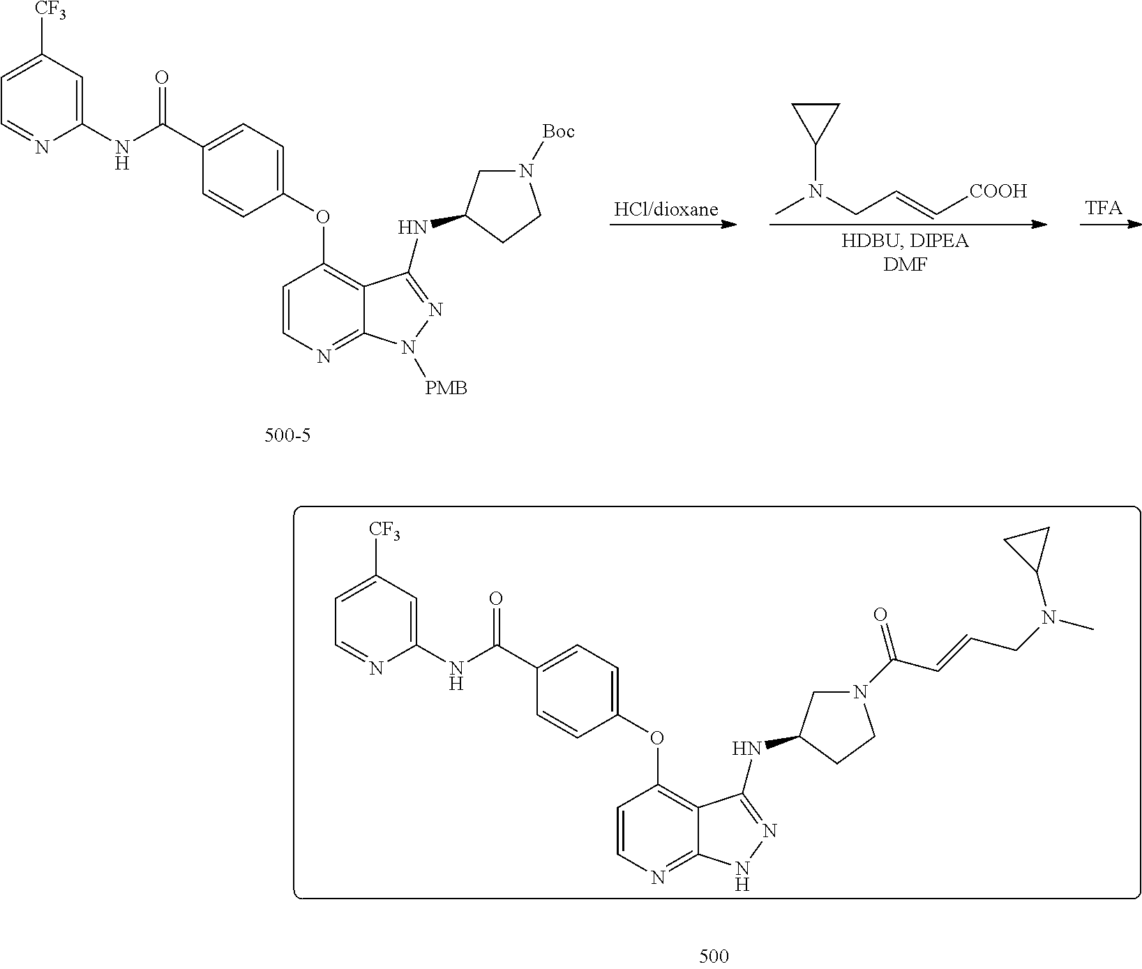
C1(OC2=CC=C(C(NC3=CC([CF3])=CC=N3)=O)C=C2)=C2C(=NC=C1)NN=C2NC1CN(C(C=CCN(C)C2CC2)=O)CC1.C1(OC2=CC=C(C(NC3=CC([CF3])=CC=N3)=O)C=C2)=C2C(=NC=C1)N([PMB])N=C2NC1CN([Boc])CC1.CN(CC=C[COOH])C1CC1
